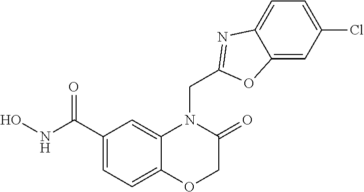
C1(C(NO)=O)=CC=C2C(=C1)N(CC1=NC3=CC=C(Cl)C=C3O1)C(=O)CO2
